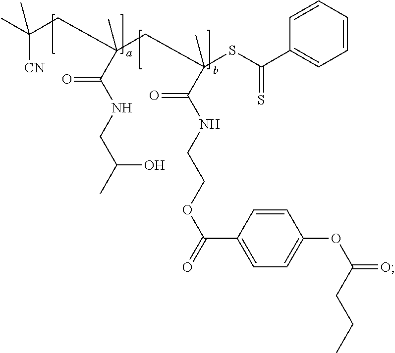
CC(CC(C(NCC(C)O)=O)(C)CC(SC(=S)C1=CC=CC=C1)(C(NCCOC(=O)C1=CC=C(OC(CCC)=O)C=C1)=O)C)([CN])C
